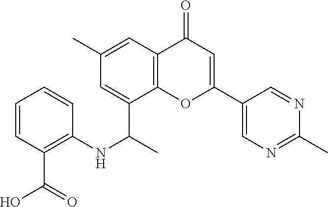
C1(C)=CC2=C(C(C(C)NC3=C(C(=O)O)C=CC=C3)=C1)OC(C1=CN=C(C)N=C1)=CC2=O
